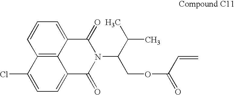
C12=C3C(=CC=C1)C(=O)N(C(COC(=O)C=C)C(C)C)C(=O)C3=CC=C2Cl
